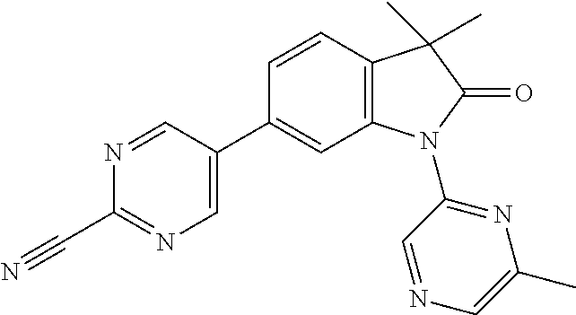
N1=CC(C2=CC3=C(C=C2)C(C)(C)C(=O)N3C2=NC(C)=CN=C2)=CN=C1C#N
